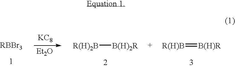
[KC8].[Et2O].[R(H)2B][B(H)2R].[R(H)B]=[B(H)R]
